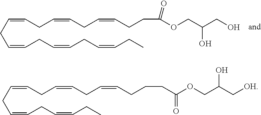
C(C=CCC=CCC=CCCC(OCC(CO)O)=O)C=CCC=CCC=CCC.C(C=CCC=CCC=CCCCC(OCC(C[OH])O)=O)C=CCC=CCC
